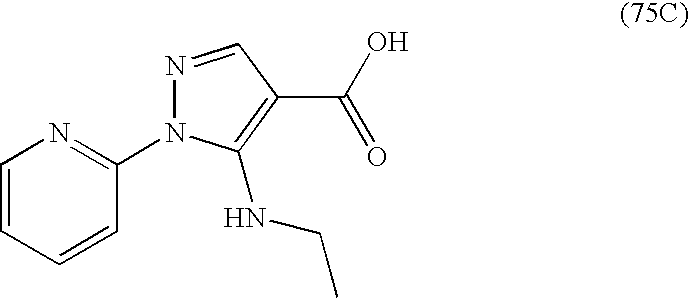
C1=CC=CC(N2N=CC(C(O)=O)=C2NCC)=N1
